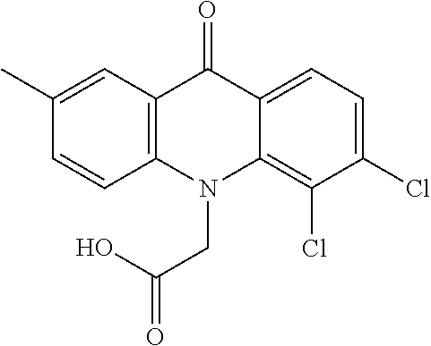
C12=C(N(CC(O)=O)C3=C(Cl)C(Cl)=CC=C3C1=O)C=CC(C)=C2
